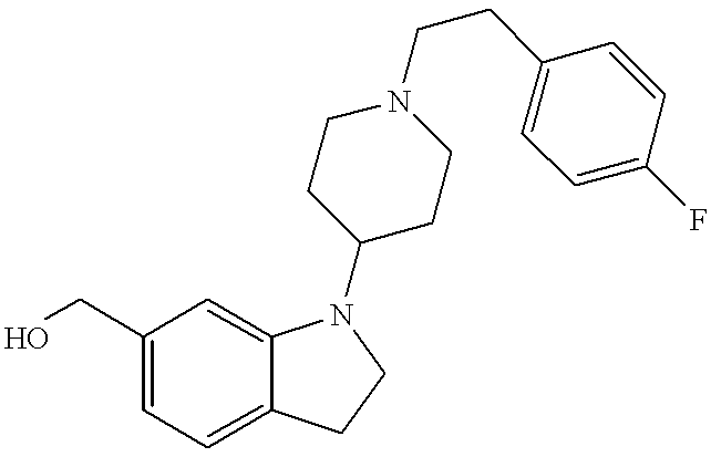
C1(CO)=CC=C2C(=C1)N(C1CCN(CCC3=CC=C(F)C=C3)CC1)CC2
